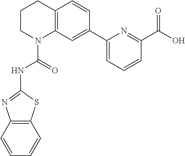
C1CN(C(=O)NC2=NC3=C(S2)C=CC=C3)C2=C(C1)C=CC(C1=CC=CC(C(O)=O)=N1)=C2
